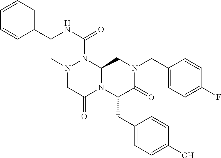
N(C(=O)N1N(C)CC(=O)N2C1CN(CC1=CC=C(F)C=C1)C(=O)C2CC1=CC=C(O)C=C1)CC1=CC=CC=C1
